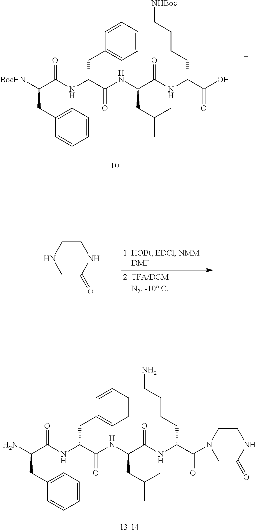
C1=CC=CC=C1CC(C(=O)NC(CC(C)C)C(=O)NC(CCCC[NHBoc])C(=O)O)NC(C(CC1=CC=CC=C1)[BocHN])=O.C1CNCC(=O)N1.C1=CC=CC=C1CC(C(=O)NC(CC(C)C)C(=O)NC(CCCCN)C(=O)N1CC(=O)NCC1)NC(C(CC1=CC=CC=C1)N)=O
